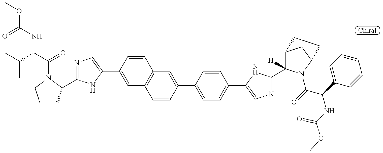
N1=C(C2CCCN2C(=O)C(NC(=O)OC)C(C)C)NC(C2=CC3=C(C=C2)C=C(C2=CC=C(C4=CN=C(C5([H])C6CC(N5C(C(NC(=O)OC)C5=CC=CC=C5)=O)CC6)N4)C=C2)C=C3)=C1
